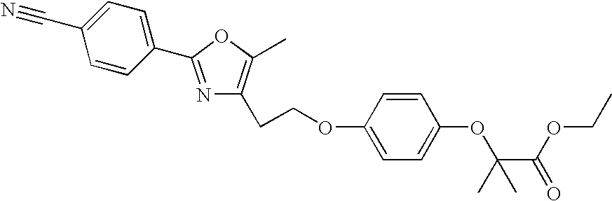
N1=C(C2=CC=C(C#N)C=C2)OC(C)=C1CCOC1=CC=C(OC(C(=O)OCC)(C)C)C=C1
